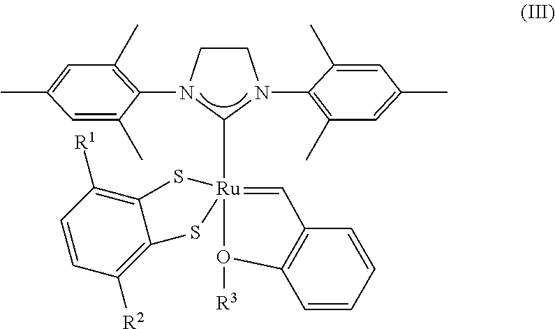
C1CN(C2=C(C)C=C(C)C=C2C)C([Ru]23(=CC4=C(C=CC=C4)O2[R3])SC2=C([R1])C=CC([R2])=C2S3)N1C1=C(C)C=C(C)C=C1C
